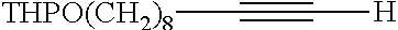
[THPO(CH2)8]C#C[H]
